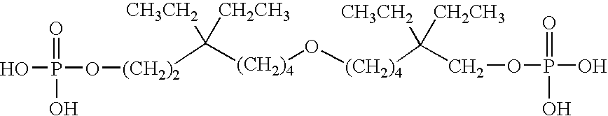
[(CH2)2](C([(CH2)4]O[(CH2)4]C(COP(O)(=O)O)([CH3CH2])[CH2CH3])([CH3CH2])[CH2CH3])OP(O)(=O)O
